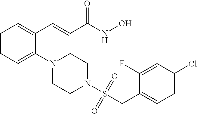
C1=CC=C(N2CCN(S(CC3=CC=C(Cl)C=C3F)(=O)=O)CC2)C(C=CC(NO)=O)=C1
